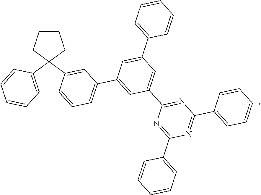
C12=C(C3(C4=CC(C5=CC(C6=NC(C7=CC=CC=C7)=NC(C7=CC=CC=C7)=N6)=CC(C6=CC=CC=C6)=C5)=CC=C14)CCCC3)C=CC=C2
